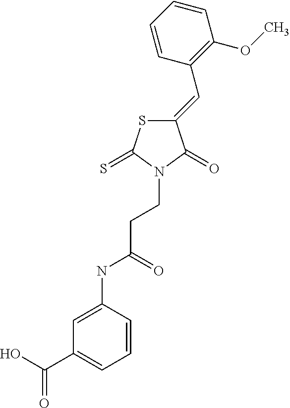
C1(=CC2=C(OC)C=CC=C2)SC(=S)N(CCC(NC2=CC(C(O)=O)=CC=C2)=O)C1=O
